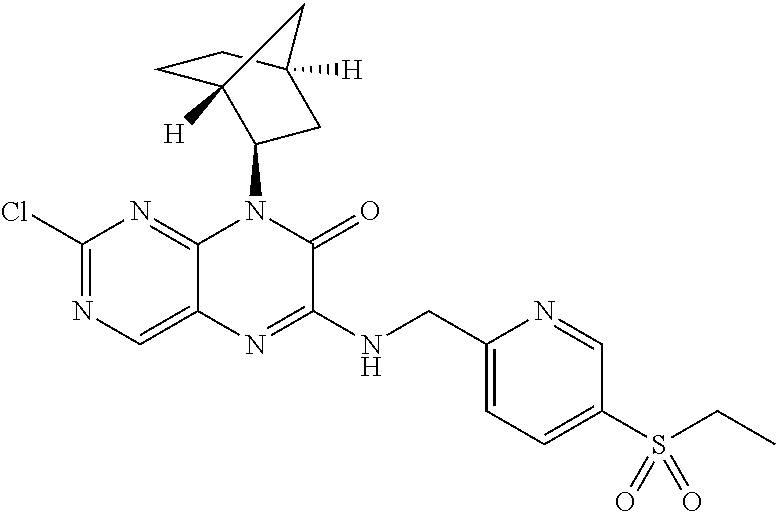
C1(Cl)=NC=C2C(=N1)N(C1C3([H])CC([H])(C1)CC3)C(=O)C(NCC1=CC=C(S(CC)(=O)=O)C=N1)=N2
